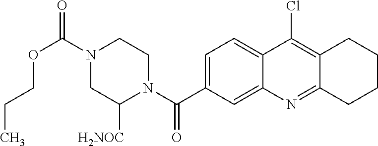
N1(C(OCCC)=O)CC([H2NOC])N(C(=O)C2=CC=C3C(=C2)N=C2C(=C3Cl)CCCC2)CC1
